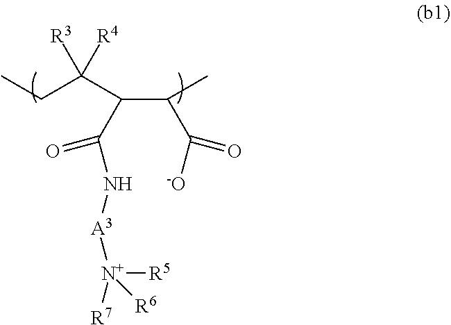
CCC(C(C(C([-O])=O)C)C(N[A3][N+]([R5])([R7])[R6])=O)([R3])[R4]
